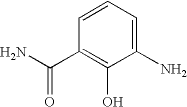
C1(N)=CC=CC(C(N)=O)=C1O
